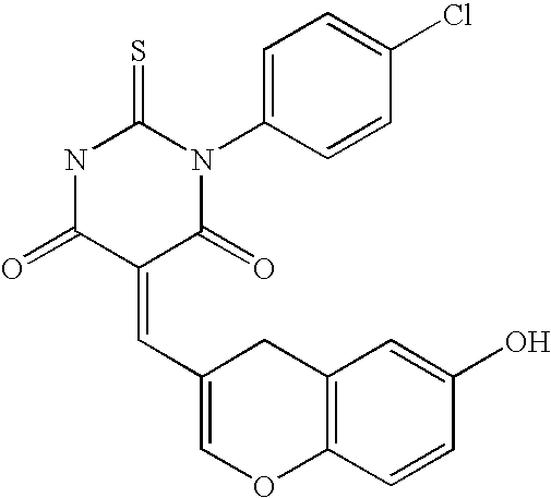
S=C1NC(=O)C(=CC2=COC3=C(C2)C=C(O)C=C3)C(=O)N1C1=CC=C(Cl)C=C1
